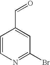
N1=C(Br)C=C(C=O)C=C1
